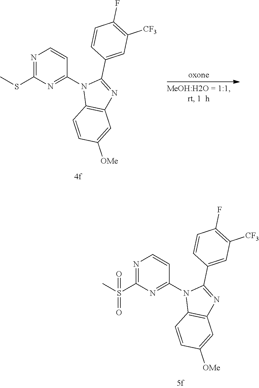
N1=C(S(C)(=O)=O)N=C(N2C3=C(N=C2C2=CC([CF3])=C(F)C=C2)C=C([OMe])C=C3)C=C1.N1=C(SC)N=C(N2C3=C(N=C2C2=CC([CF3])=C(F)C=C2)C=C([OMe])C=C3)C=C1
